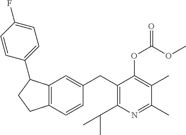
C1(CC2=C(C(C)C)N=C(C)C(C)=C2OC(OC)=O)=CC2=C(C=C1)CCC2C1=CC=C(F)C=C1
